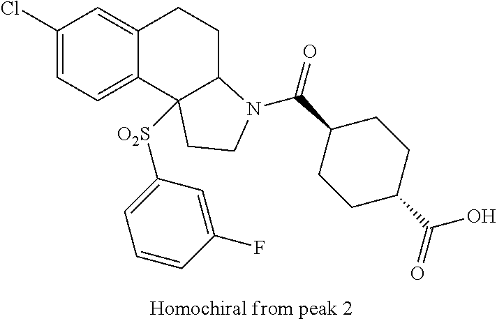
ClC1=CC=C2C(=C1)CCC1C2([O2S]C2=CC=CC(F)=C2)CCN1C(C1CCC(C(O)=O)CC1)=O
